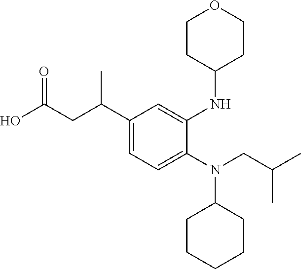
C1(C(CC(O)=O)C)=CC=C(N(CC(C)C)C2CCCCC2)C(NC2CCOCC2)=C1
